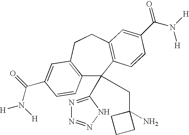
C12=C(CCC3=C(C1(C1=NN=NN1)CC1(N)CCC1)C=CC(C(N([H])[H])=O)=C3)C=C(C(=O)N([H])[H])C=C2
